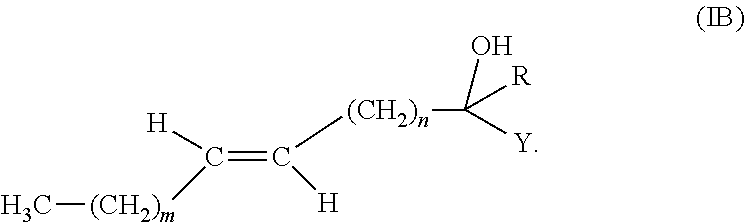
C(=C([H])[(CH2)n]C([Y])(O)[R])([(CH2)m]C)[H]
